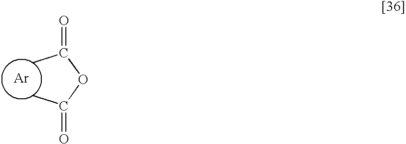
CC(OC(C)=O)=O.[Ar]
